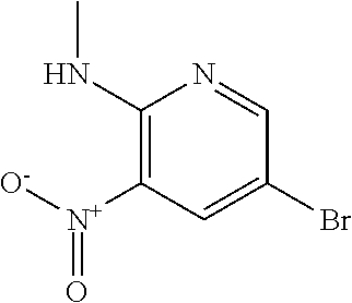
C1(NC)=C([N+]([O-])=O)C=C(Br)C=N1
